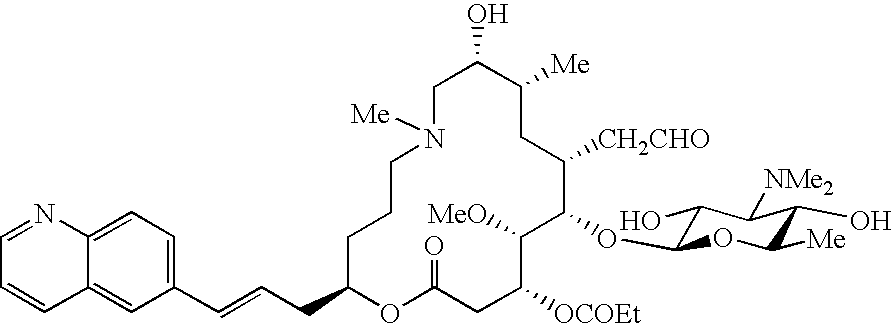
C1C(O)C([Me])CC([CH2CHO])C(OC2C(O)C([NMe2])C(O)C([Me])O2)C([MeO])C([OCOEt])CC(=O)OC(CC=CC2=CC=C3C(=C2)C=CC=N3)CCCN1[Me]
